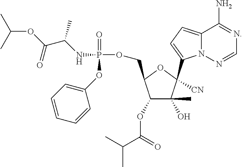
C(OC(C(NP(OCC1C(OC(=O)C(C)C)C(O)(C)C([CN])(C2=CC=C3N2N=CN=C3N)O1)(=O)OC1=CC=CC=C1)C)=O)(C)C
